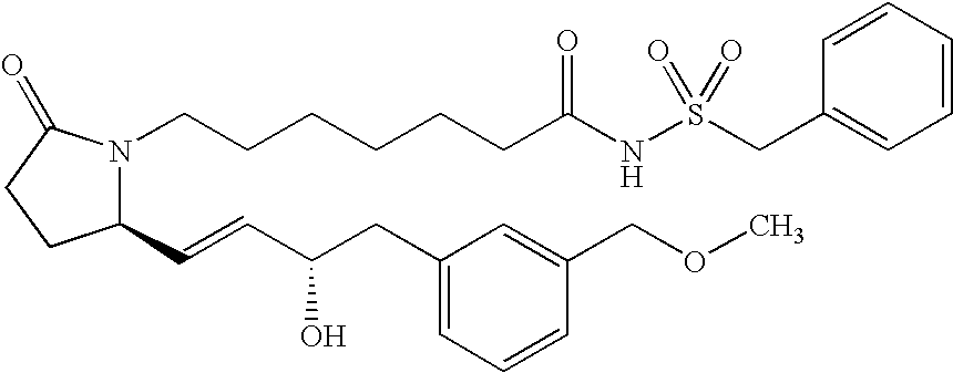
C1(C=CC(CC2=CC=CC(COC)=C2)O)N(CCCCCCC(NS(CC2=CC=CC=C2)(=O)=O)=O)C(=O)CC1
